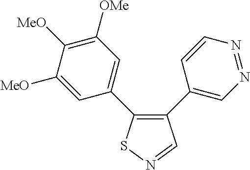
C1([MeO])=CC(C2=C(C3=CN=NC=C3)C=NS2)=CC([OMe])=C1[MeO]
